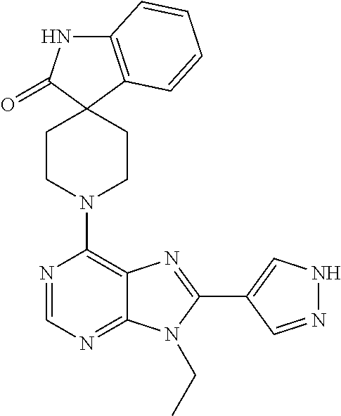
C12=C(C3(C(=O)N1)CCN(C1=C4C(=NC=N1)N(CC)C(C1=CNN=C1)=N4)CC3)C=CC=C2
